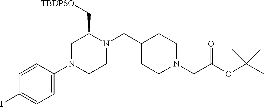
C1(I)=CC=C(N2CCN(CC3CCN(CC(OC(C)(C)C)=O)CC3)C(C[TBDPSO])C2)C=C1
